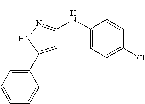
C1=C(C2=CC=CC=C2C)NN=C1NC1=CC=C(Cl)C=C1C
